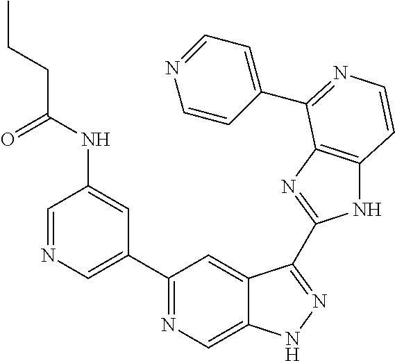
C1=NC=C(C2=NC=C3C(=C2)C(C2=NC4=C(N2)C=CN=C4C2=CC=NC=C2)=NN3)C=C1NC(CCC)=O
